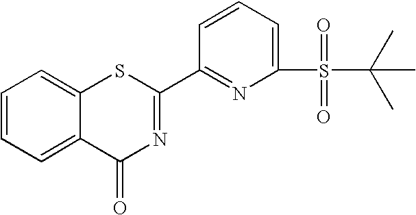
C1=CC=C(S(=O)(C(C)(C)C)=O)N=C1C1=NC(=O)C2=CC=CC=C2S1
